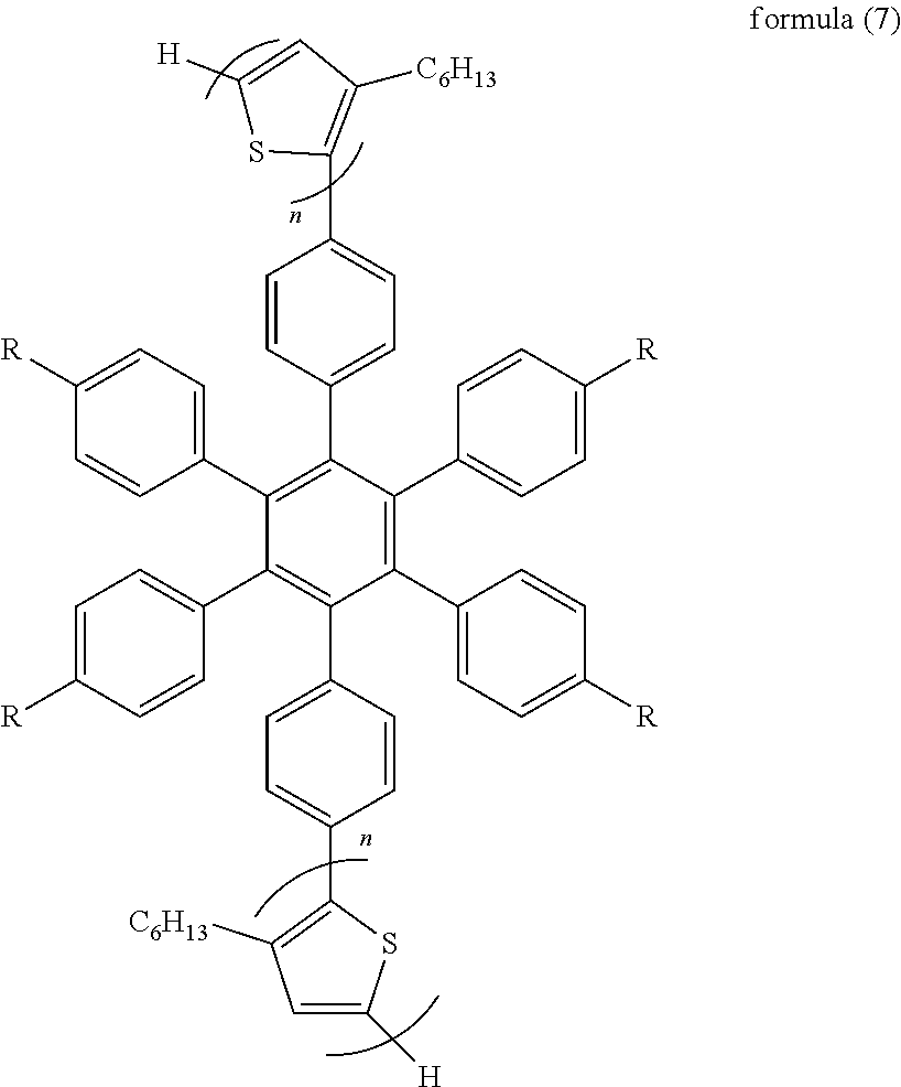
C1(C2=C([C6H13])C=C([H])S2)=CC=C(C2=C(C3=CC=C([R])C=C3)C(C3=CC=C([R])C=C3)=C(C3=CC=C(C4=C([C6H13])C=C([H])S4)C=C3)C(C3=CC=C([R])C=C3)=C2C2=CC=C([R])C=C2)C=C1
